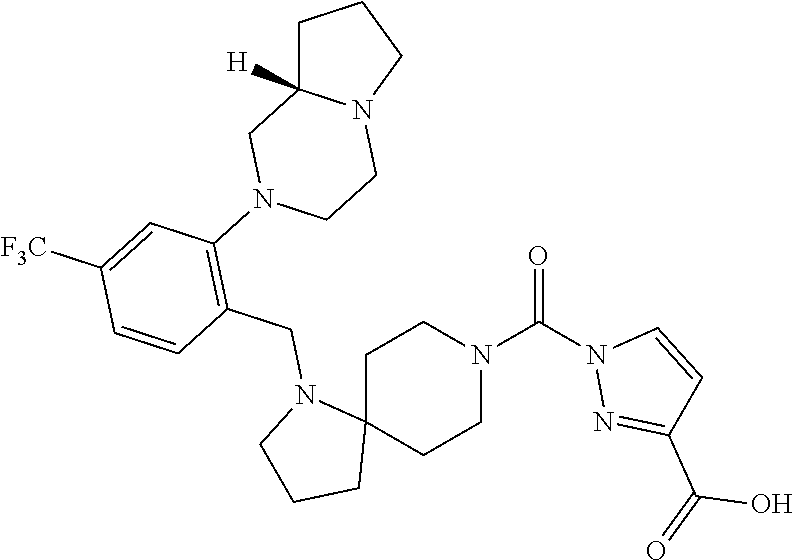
C1C2(CCN(C(=O)N3N=C(C(=O)O)C=C3)C1)N(CC1=C(N3CCN4C([H])(C3)CCC4)C=C([F3C])C=C1)CCC2
